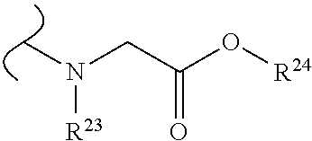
CN(CC(O[R24])=O)[R23]
